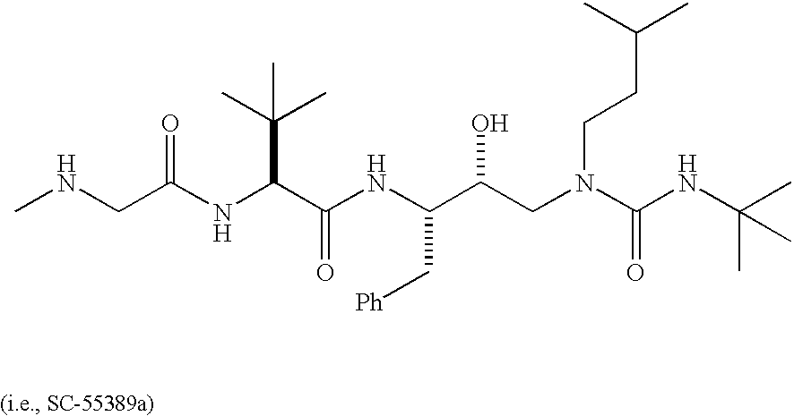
CC(NC(N(CC(C(NC(C(NC(CNC)=O)C(C)(C)C)=O)C[Ph])O)CCC(C)C)=O)(C)C
